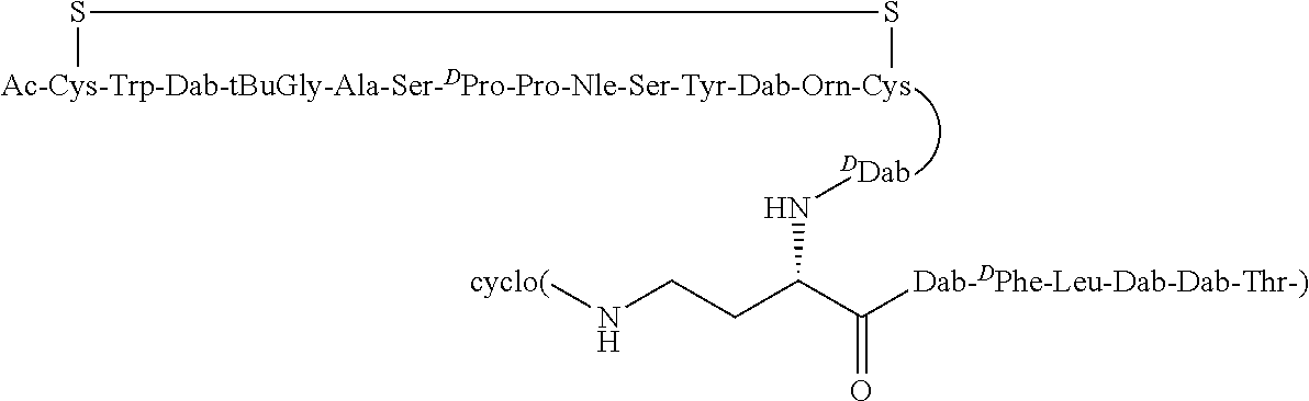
[cyclo(]NCCC(C([Dab-DPhe-Leu-Dab-Dab-Thr-)])=O)N[DDab].[Ac-Cys-Trp-Dab-tBuGly-Ala-Ser-DPro-Pro-Nle-Ser-Tyr-Dab-Orn-Cys]1SS1
